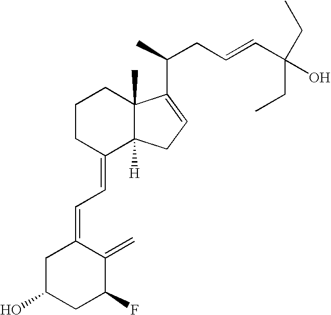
C1CCC(=CC=C2CC(O)CC(F)C2=C)C2([H])C1(C)C(C(C)CC=CC(O)(CC)CC)=CC2
